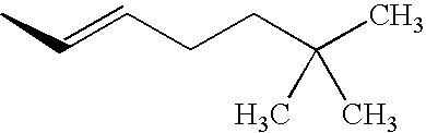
CC=CCCC(C)(C)C
